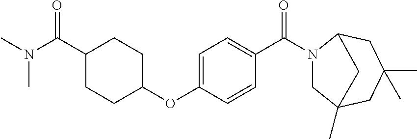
CN(C(=O)C1CCC(OC2=CC=C(C(=O)N3CC4(C)CC(C)(C)CC3C4)C=C2)CC1)C
